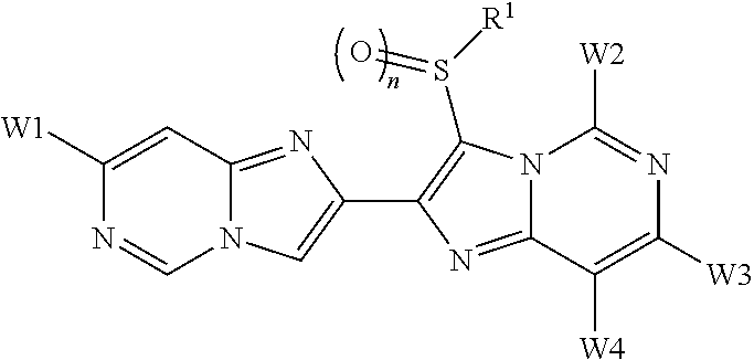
N12C(=NC(C3=C(S([R1])=O)N4C(=N3)C([W4])=C([W3])N=C4[W2])=C1)C=C([W1])N=C2
